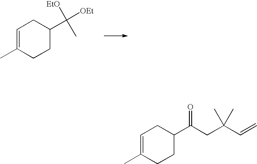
C1=C(C)CCC(C([OEt])([EtO])C)C1.C1=C(C)CCC(C(CC(C=C)(C)C)=O)C1
